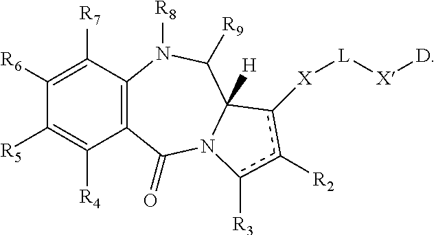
C12=C(C(=O)N3C([H])(C([R9])N1[R8])c([X][L][X][D])c([R2])c3[R3])C([R4])=C([R5])C([R6])=C2[R7]
